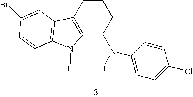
C12=C(CCCC1N([H])C1=CC=C(Cl)C=C1)C1=C(N2[H])C=CC(Br)=C1
